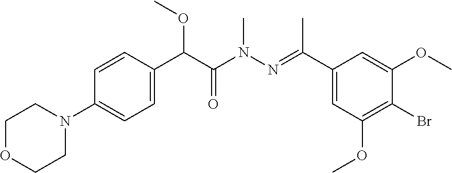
C1(N2CCOCC2)=CC=C(C(C(N(N=C(C2=CC(OC)=C(Br)C(OC)=C2)C)C)=O)OC)C=C1
